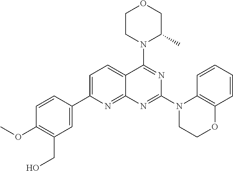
C1=C(C2=CC(CO)=C(OC)C=C2)N=C2C(=C1)C(N1C(C)COCC1)=NC(N1CCOC3=C1C=CC=C3)=N2
